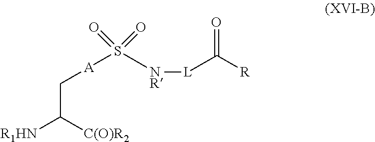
C(C([C(O)R2])[R1HN])[A]S(=O)([NR][L]C([R])=O)=O
